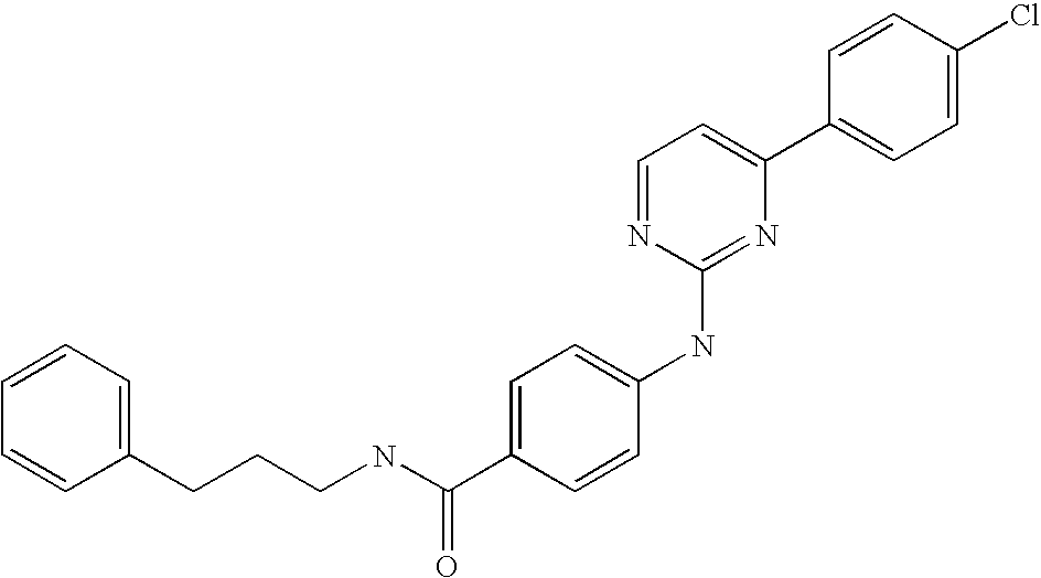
C1=CC(C2=CC=NC(NC3=CC=C(C(NCCCC4=CC=CC=C4)=O)C=C3)=N2)=CC=C1Cl
